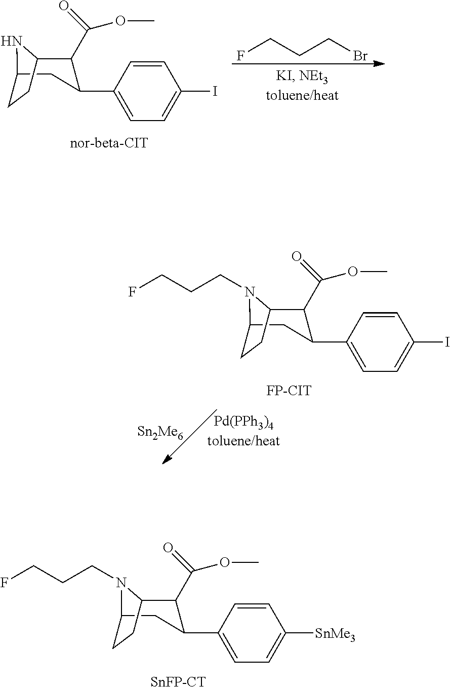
C1=CC(C2CC3N(CCCF)C(C2C(OC)=O)CC3)=CC=C1[SnMe3].[SnFP-CT].C1=CC(C2CC3NC(C2C(OC)=O)CC3)=CC=C1I.FCCCBr.C1=CC(C2CC3N(CCCF)C(C2C(OC)=O)CC3)=CC=C1I.[FP-CIT]
